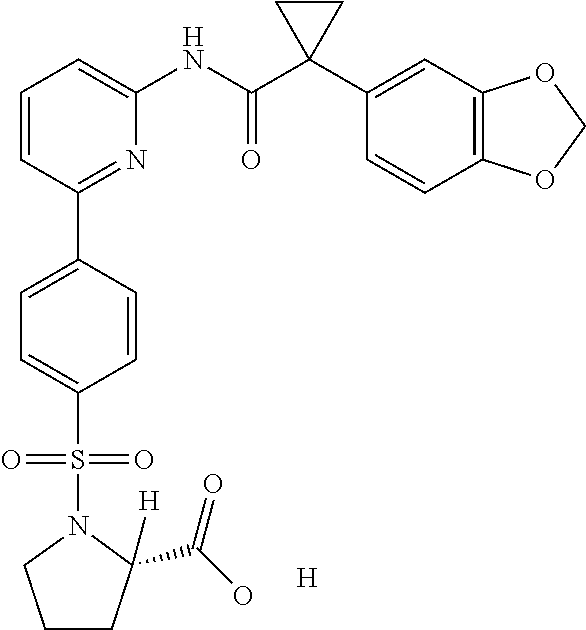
C1=CC(C2=CC=C(S(N3CCCC3(C(O)=O)[H])(=O)=O)C=C2)=NC(NC(C2(C3=CC4=C(C=C3)OCO4)CC2)=O)=C1.[H]
